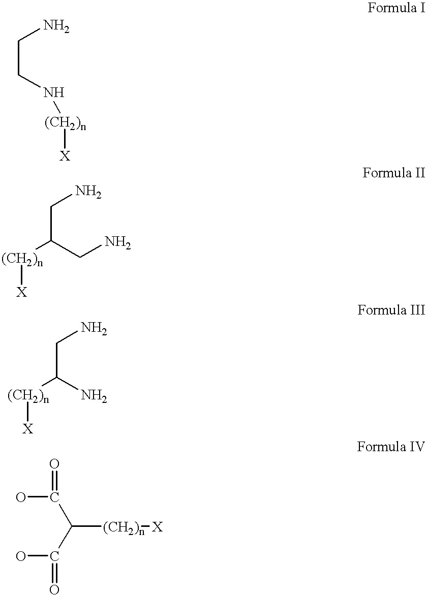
C(CN[(CH2)n][X])N.C(N)C(CN)[(CH2)n][X].C(N)C(N)[(CH2)n][X].OC(C(C(O)=O)[(CH2)n][X])=O
